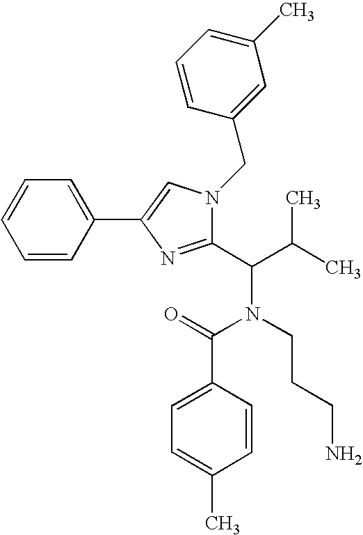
C1=CC=CC(C2=CN(CC3=CC(C)=CC=C3)C(C(C(C)C)N(CCCN)C(=O)C3=CC=C(C)C=C3)=N2)=C1
